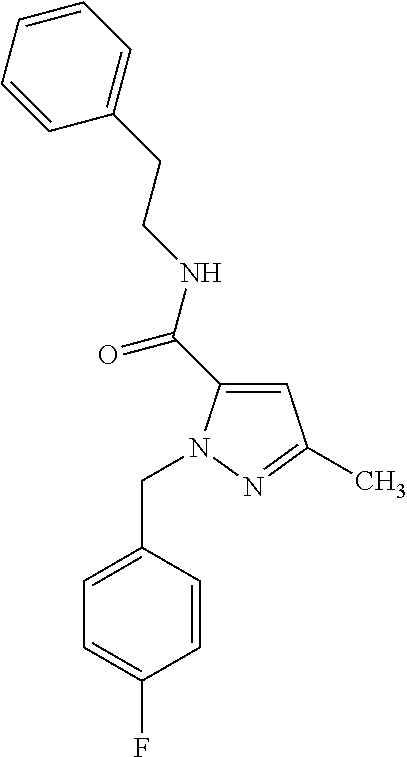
FC1=CC=C(CN2C(C(NCCC3=CC=CC=C3)=O)=CC(C)=N2)C=C1
